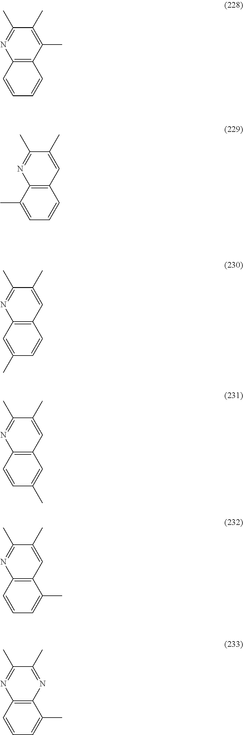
C12=C(C=CC=C1)N=C(C)C(C)=C2C.C12=C(C(C)=CC=C1)N=C(C)C(C)=C2.C12=C(C=C(C)C=C1)N=C(C)C(C)=C2.C12=C(C=CC(C)=C1)N=C(C)C(C)=C2.C12=C(C=CC=C1C)N=C(C)C(C)=C2.C12=C(C=CC=C1C)N=C(C)C(C)=N2
